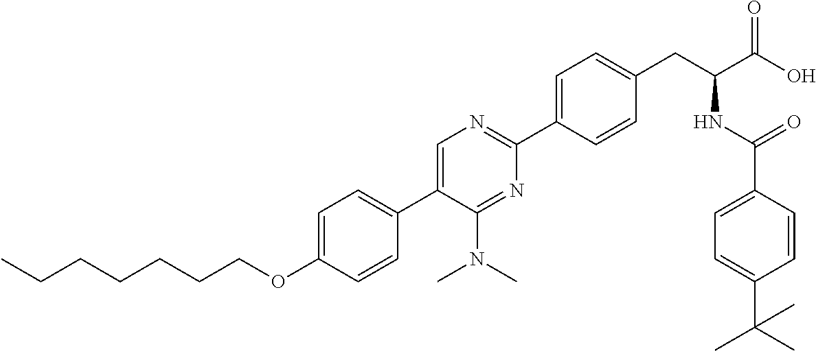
CCCCCCCOC1=CC=C(C2=CN=C(C3=CC=C(CC(C(O)=O)NC(C4=CC=C(C(C)(C)C)C=C4)=O)C=C3)N=C2N(C)C)C=C1
